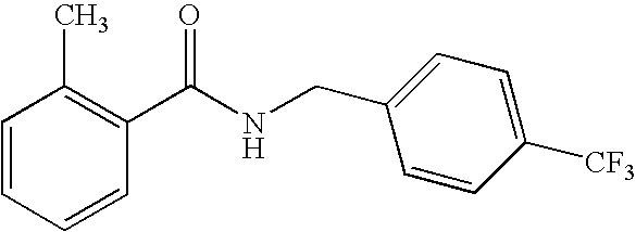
C1=CC=CC(C(NCC2=CC=C([CF3])C=C2)=O)=C1C
